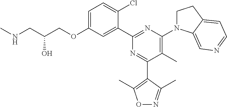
C1=C(OCC(CNC)O)C=C(C2=NC(N3CCC4=CC=NC=C34)=C(C)C(C3=C(C)ON=C3C)=N2)C(Cl)=C1
